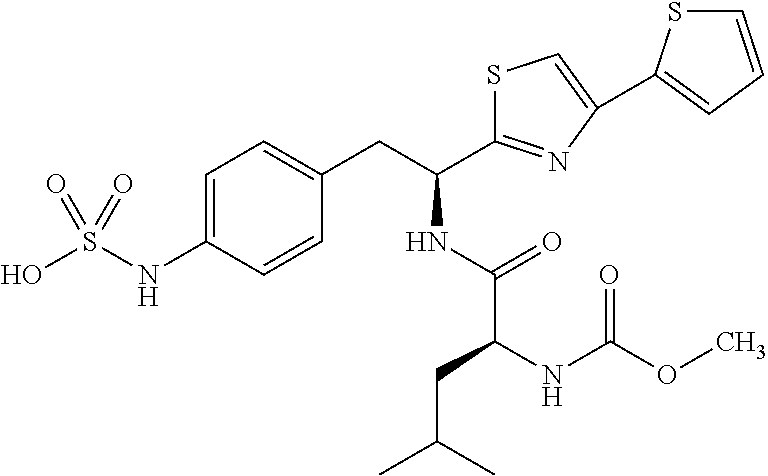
C1=C(NS(O)(=O)=O)C=CC(CC(C2=NC(C3=CC=CS3)=CS2)NC(C(NC(=O)OC)CC(C)C)=O)=C1
